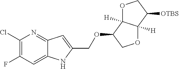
O1C2([H])C([H])(C([OTBS])C1)OCC2OCC1=CC2=NC(Cl)=C(F)C=C2N1
